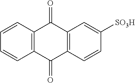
C1=CC=CC2=C1C(=O)C1=C(C2=O)C=CC([SO3H])=C1
